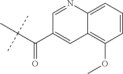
C(C(C1=CC2=C(OC)C=CC=C2N=C1)=O)(C)(C)C
